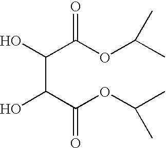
OC(C(OC(C)C)=O)C(C(OC(C)C)=O)O
